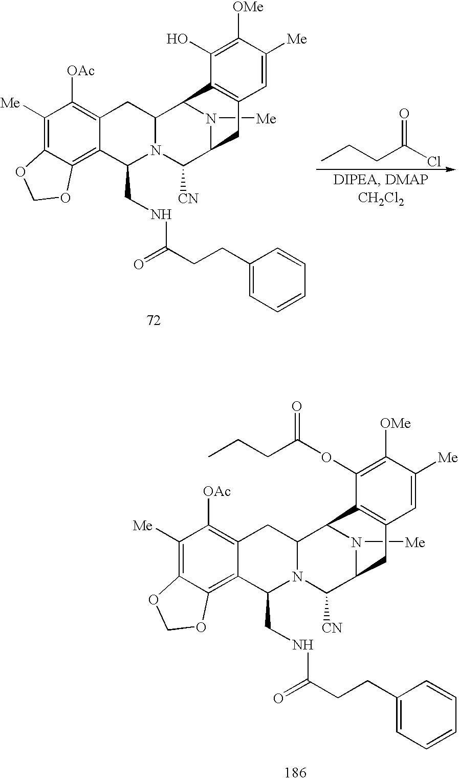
C1([Me])=C2C(=C3C(=C1[OAc])CC1N(C([CN])C4N([Me])C1C1=C(C4)C=C([Me])C([OMe])=C1O)C3CNC(CCC1=CC=CC=C1)=O)OCO2.CCCC(Cl)=O.C1([Me])=C2C(=C3C(=C1[OAc])CC1N(C([CN])C4N([Me])C1C1=C(C4)C=C([Me])C([OMe])=C1OC(CCC)=O)C3CNC(CCC1=CC=CC=C1)=O)OCO2
